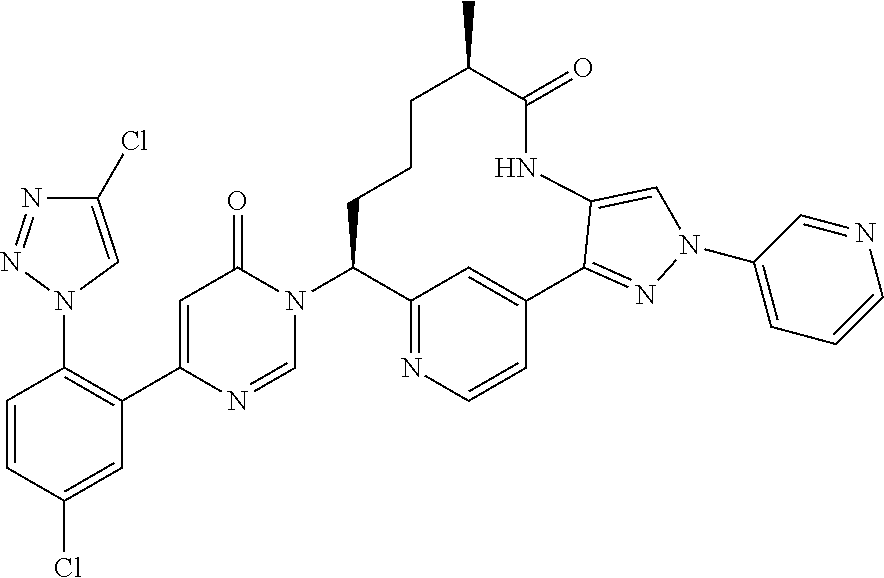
C1=CC(Cl)=CC(C2=CC(=O)N(C3C4=NC=CC(=C4)C4=NN(C5=CC=CN=C5)C=C4NC(=O)C(C)CCC3)C=N2)=C1N1C=C(Cl)N=N1
